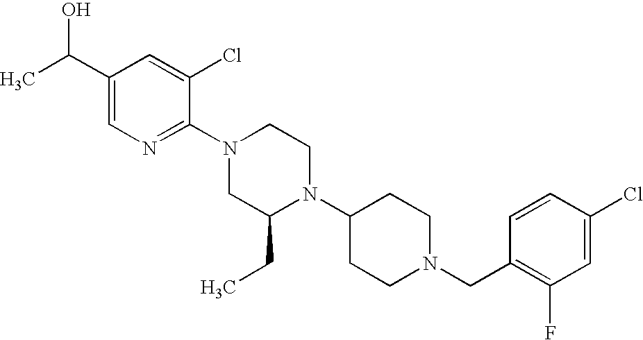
C1(Cl)=CC(F)=C(CN2CCC(N3C(CC)CN(C4=NC=C(C(C)O)C=C4Cl)CC3)CC2)C=C1
